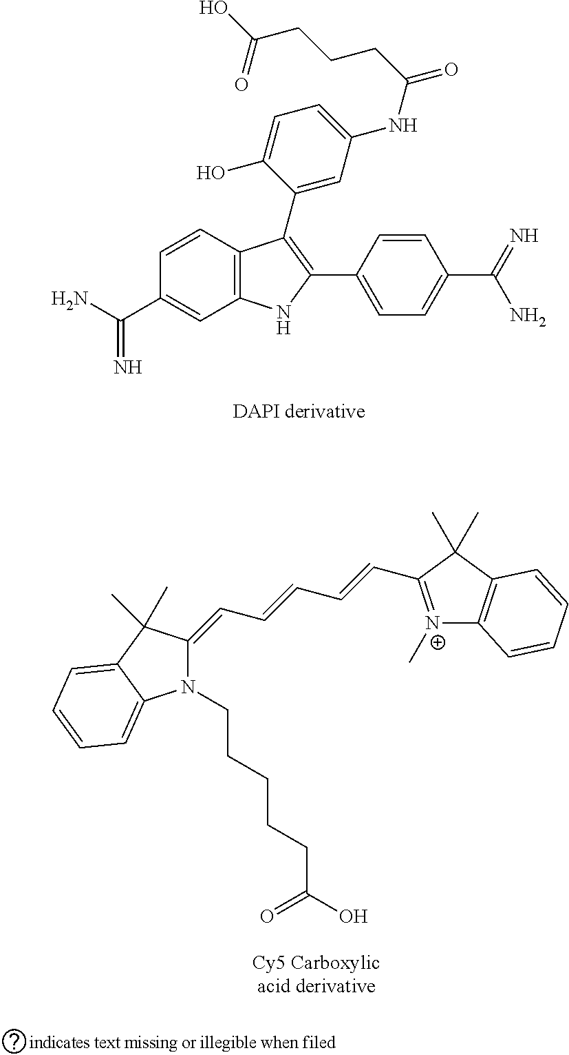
C1=CC2=C(C=C1C(N)=N)NC(C1=CC=C(C(N)=N)C=C1)=C2C1=CC(NC(CCCC(=O)O)=O)=CC=C1O.C(CCCCC(O)=O)N1C(=CC=CC=CC2=[N+](C)C3=C(C2(C)C)C=CC=C3)C(C)(C)C2=CC=CC=C12
